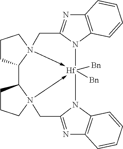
C1CC2N3(->[Hf]4([Bn])([Bn])(-N5(CCCC25)CC2=NC5=C(N42)C=CC=C5)N2C(=NC4=C2C=CC=C4)C3)C1
